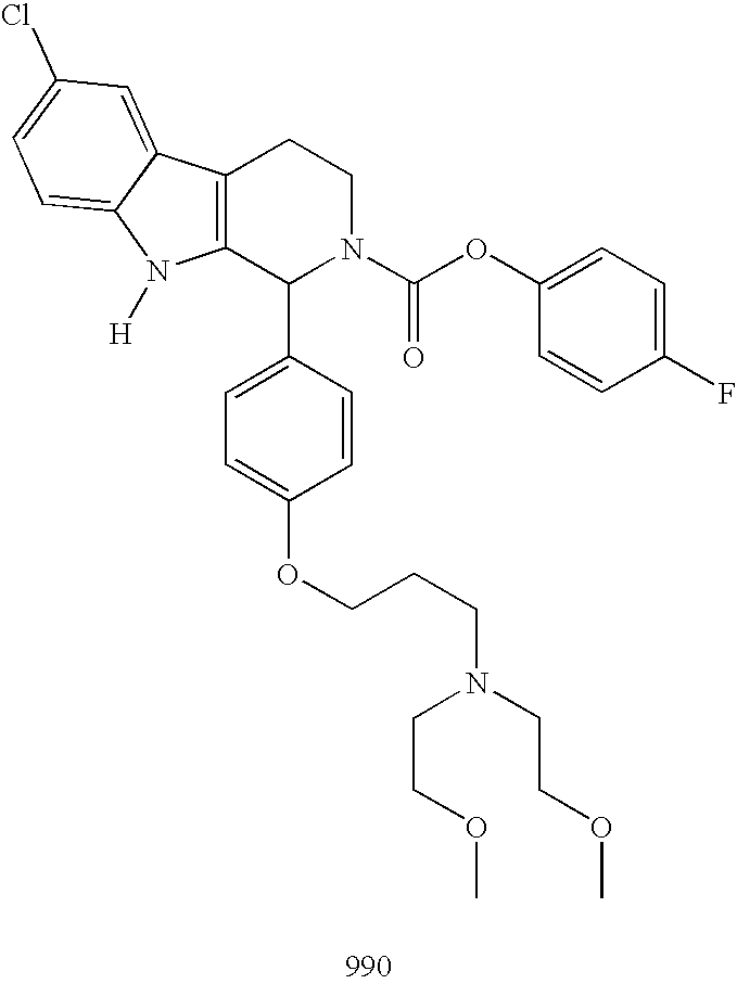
C12=C(C(C3=CC=C(OCCCN(CCOC)CCOC)C=C3)N(C(OC3=CC=C(F)C=C3)=O)CC1)N([H])C1=CC=C(Cl)C=C21
